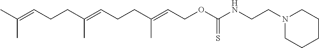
CC(=CCCC(=CCCC(=CCOC(NCCN1CCCCC1)=S)C)C)C
